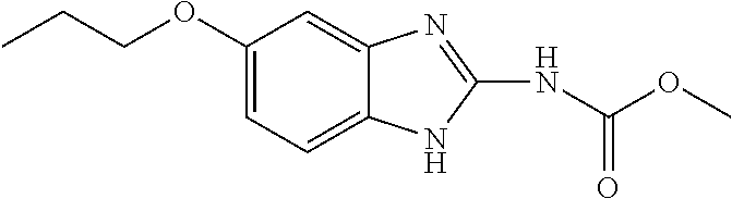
CCCOC1=CC=C2C(=C1)N=C(NC(OC)=O)N2
